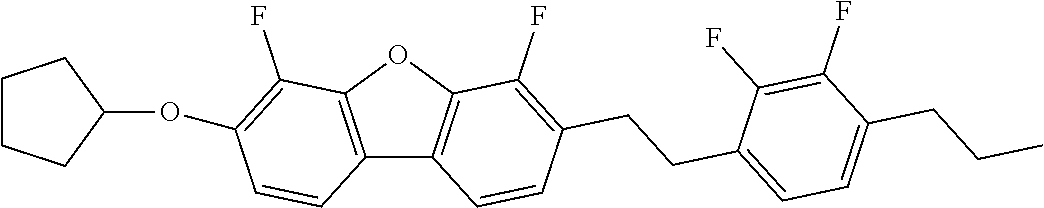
C12=C(OC3=C1C=CC(CCC1=CC=C(CCC)C(F)=C1F)=C3F)C(F)=C(OC1CCCC1)C=C2
